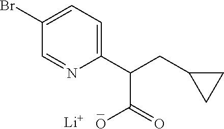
C1(C(CC2CC2)C(=O)O)=CC=C(Br)C=N1.[Li]
